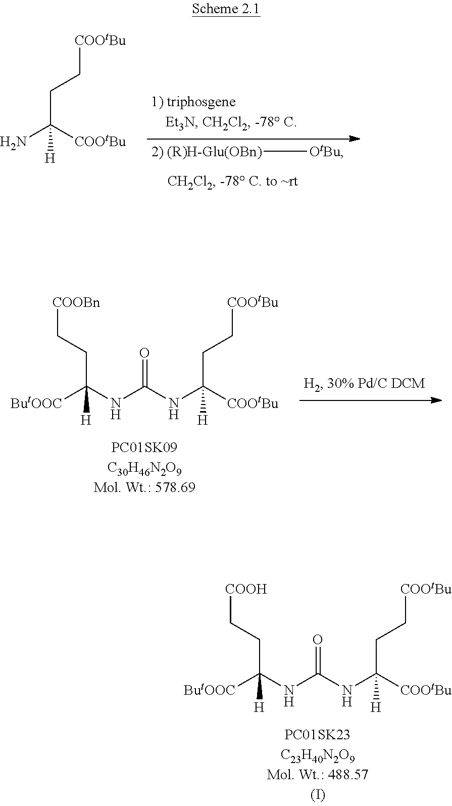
C(C(N)([COOtBu])[H])C[COOtBu].[2) (R)H-Glu(OBn)][OtBu].C(C(NC(NC([ButOOC])(CC[COOBn])[H])=O)([COOtBu])[H])C[COOtBu].C(C(NC(NC([ButOOC])(CC[COOH])[H])=O)([COOtBu])[H])C[COOtBu]
